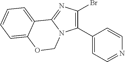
C1(C2=CC=NC=C2)=C(Br)N=C2N1COC1=CC=CC=C21
